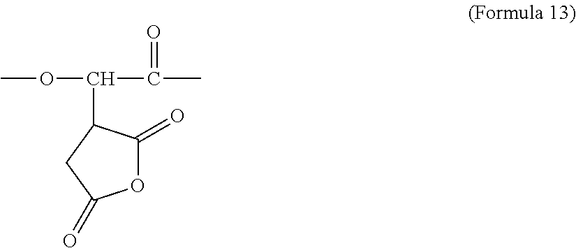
O1C(=O)C(C(C(=O)C)OC)CC1=O
